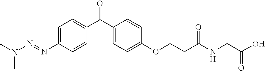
CN(C)N=NC1=CC=C(C(C2=CC=C(OCCC(NCC(O)=O)=O)C=C2)=O)C=C1
